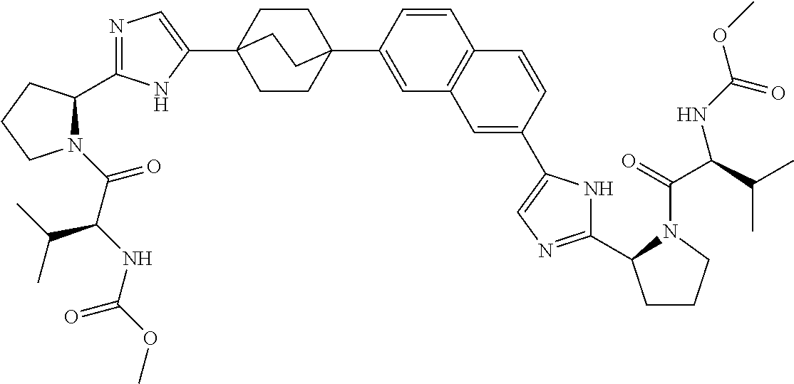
C(=O)(C(NC(=O)OC)C(C)C)N1C(C2=NC=C(C34CCC(C5=CC6=C(C=C5)C=CC(C5=CN=C(C7CCCN7C(C(NC(=O)OC)C(C)C)=O)N5)=C6)(CC3)CC4)N2)CCC1
